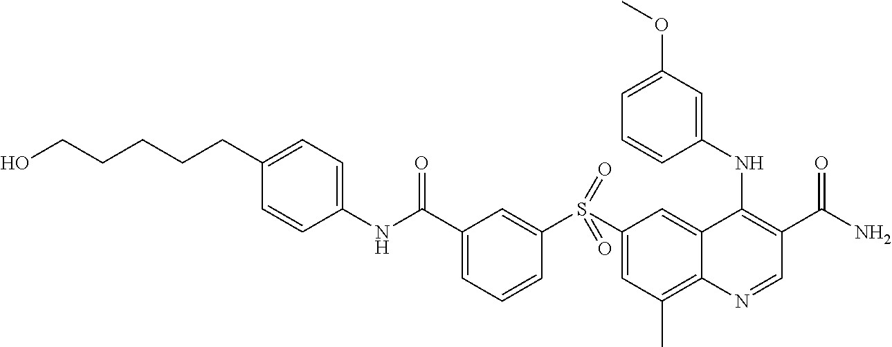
N(C1=CC=C(CCCCCO)C=C1)C(C1=CC=CC(S(C2=CC(C)=C3C(=C2)C(NC2=CC(OC)=CC=C2)=C(C(N)=O)C=N3)(=O)=O)=C1)=O
